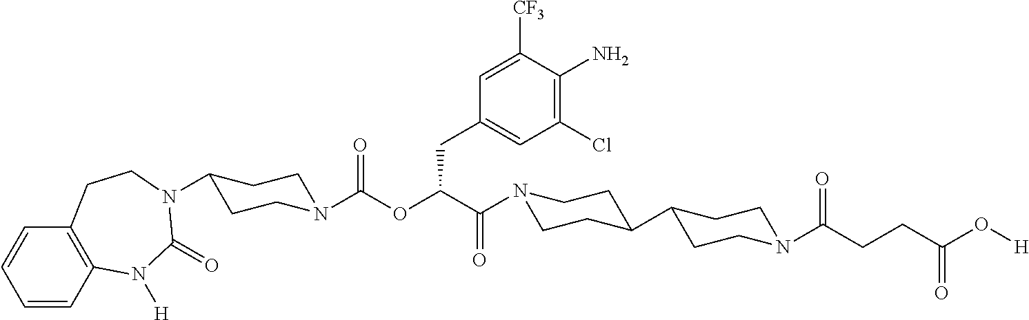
C1=CC2=C(C=C1)CCN(C1CCN(C(OC(C(=O)N3CCC(C4CCN(C(=O)CCC(O[H])=O)CC4)CC3)CC3=CC(Cl)=C(N)C([CF3])=C3)=O)CC1)C(=O)N2[H]
